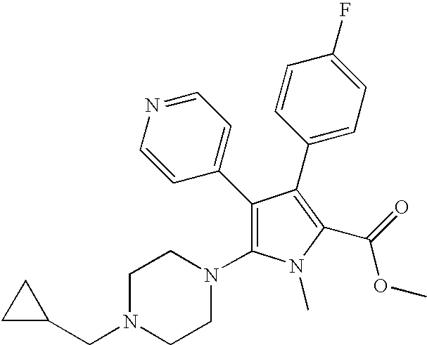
C1(C2=CC=NC=C2)=C(N2CCN(CC3CC3)CC2)N(C)C(C(=O)OC)=C1C1=CC=C(F)C=C1
